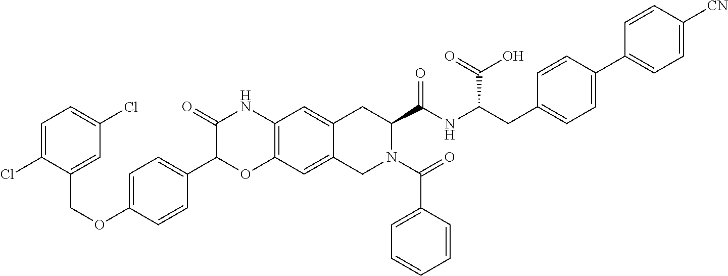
C1=C(Cl)C(COC2=CC=C(C3OC4=C(NC3=O)C=C3C(=C4)CN(C(C4=CC=CC=C4)=O)C(C(NC(CC4=CC=C(C5=CC=C([CN])C=C5)C=C4)C(=O)O)=O)C3)C=C2)=CC(Cl)=C1
